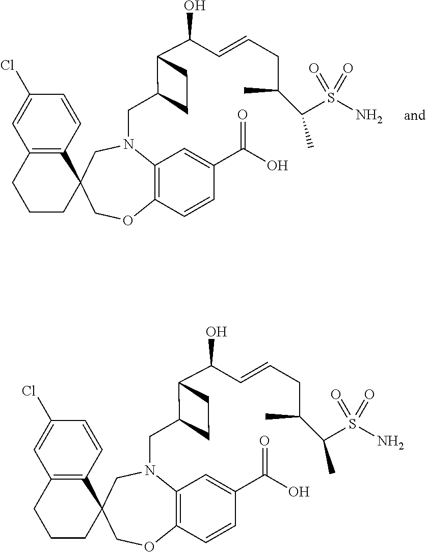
C12=C(N(CC3C(C(C=CCC(C)C(S(N)(=O)=O)C)O)CC3)CC3(CO1)C1=C(CCC3)C=C(Cl)C=C1)C=C(C(O)=O)C=C2.C12=C(N(CC3C(C(C=CCC(C)C(S(N)(=O)=O)C)O)CC3)CC3(CO1)C1=C(CCC3)C=C(Cl)C=C1)C=C(C(O)=O)C=C2
